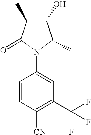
C1(O)C(C)C(=O)N(C2=CC(C(F)(F)F)=C([CN])C=C2)C1C
